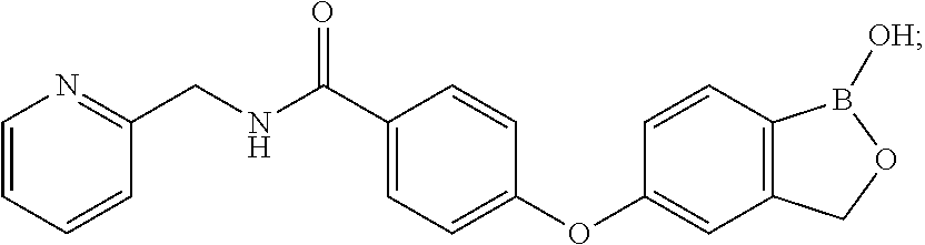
C1(CNC(C2=CC=C(OC3=CC4=C(C=C3)B([OH])OC4)C=C2)=O)=NC=CC=C1
